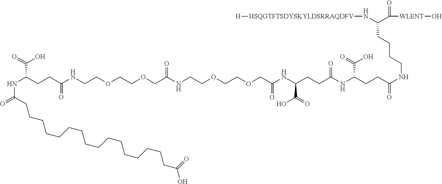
C(CCCC(N[HSQGTFTSDYSKYLDSRRAQDFV][H])C(=O)[WLENT]O)NC(CCC(NC(CCC(NC(COCCOCCNC(COCCOCCNC(CCC(NC(CCCCCCCCCCCCCCCCC(=O)O)=O)C(O)=O)=O)=O)=O)C(O)=O)=O)C(O)=O)=O
